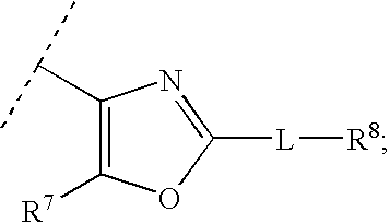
C1(C(C)C)=C([R7])OC([L][R8])=N1
